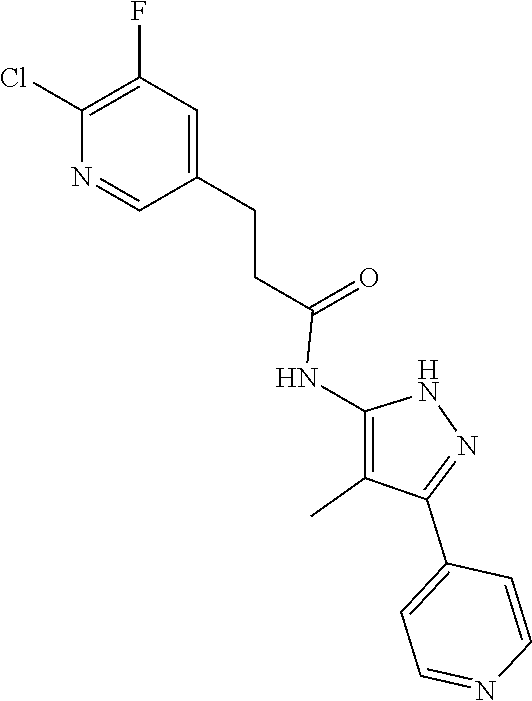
N1C(NC(CCC2=CC(F)=C(Cl)N=C2)=O)=C(C)C(C2=CC=NC=C2)=N1
